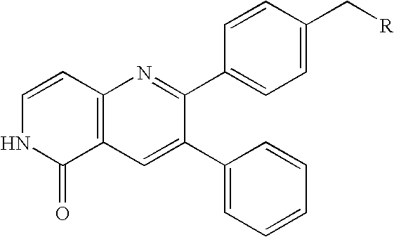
C1(C2=CC3=C(N=C2C2=CC=C(C[R])C=C2)C=CNC3=O)=CC=CC=C1
